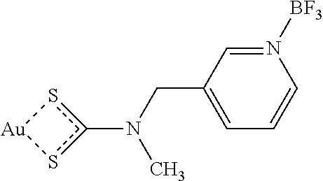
CN(CC1=CC=CN([BF3])=C1)c1s[Au]s1
